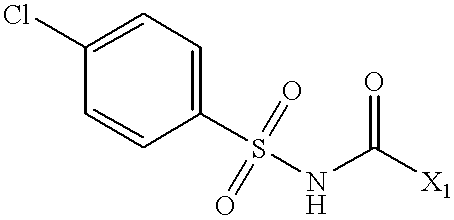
S(NC([X1])=O)(C1=CC=C(Cl)C=C1)(=O)=O
